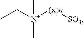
CC[N+]([(x)n][SO3])(C)C
